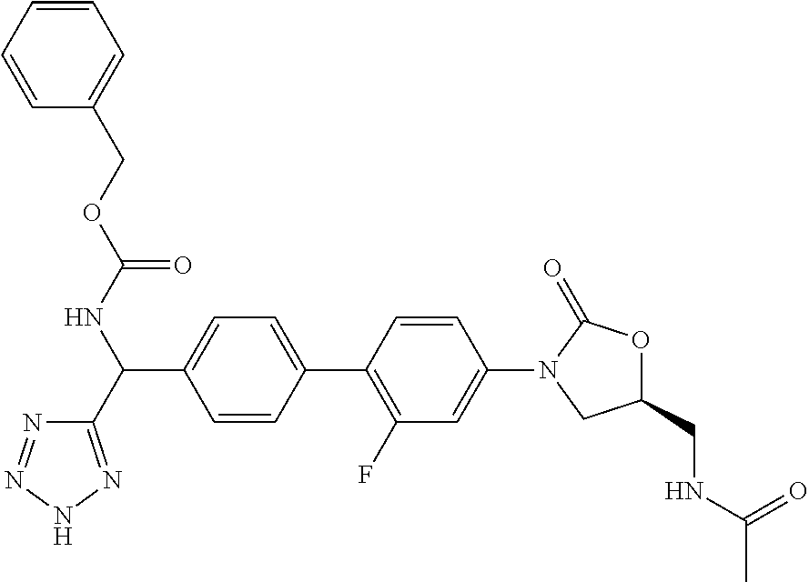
C1(C(NC(OCC2=CC=CC=C2)=O)C2=NNN=N2)=CC=C(C2=C(F)C=C(N3C(=O)OC(CNC(C)=O)C3)C=C2)C=C1
